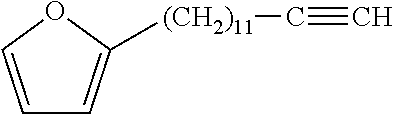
C1=COC([(CH2)11]C#C)=C1
